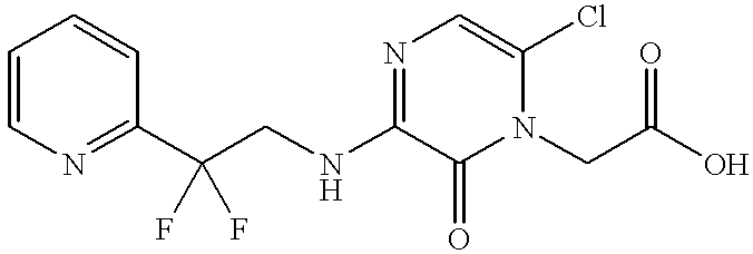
C1=CN=C(C(CNC2=NC=C(Cl)N(CC(=O)O)C2=O)(F)F)C=C1
